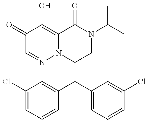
C1(C(C2=CC=CC(Cl)=C2)C2=CC(Cl)=CC=C2)CN(C(C)C)C(=O)C2=C(O)C(=O)C=NN12
